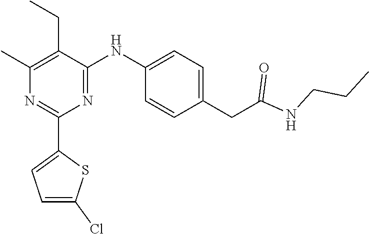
C1(C)=C(CC)C(NC2=CC=C(CC(NCCC)=O)C=C2)=NC(C2=CC=C(Cl)S2)=N1
